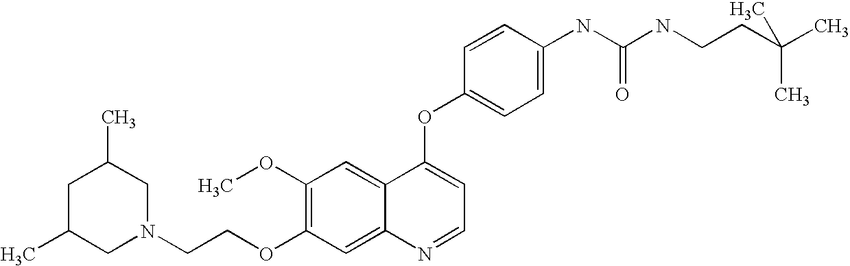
C1=CC(OC2=CC=NC3=CC(OCCN4CC(C)CC(C)C4)=C(OC)C=C23)=CC=C1NC(NCCC(C)(C)C)=O
